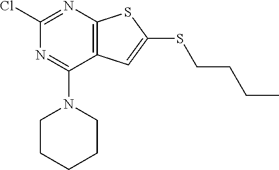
ClC1=NC2=C(C(N3CCCCC3)=N1)C=C(SCCCC)S2
